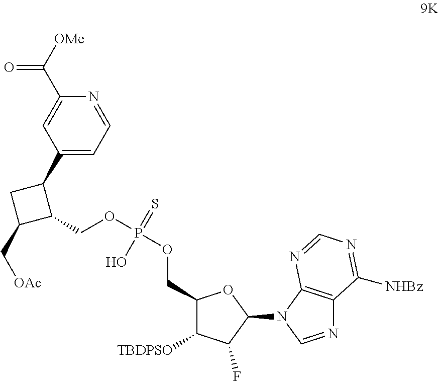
C1(C2CC(C[OAc])C2COP(OCC2C([TBDPSO])C(F)C(N3C=NC4=C3N=CN=C4[NHBz])O2)(=S)O)=CC=NC(C([OMe])=O)=C1
